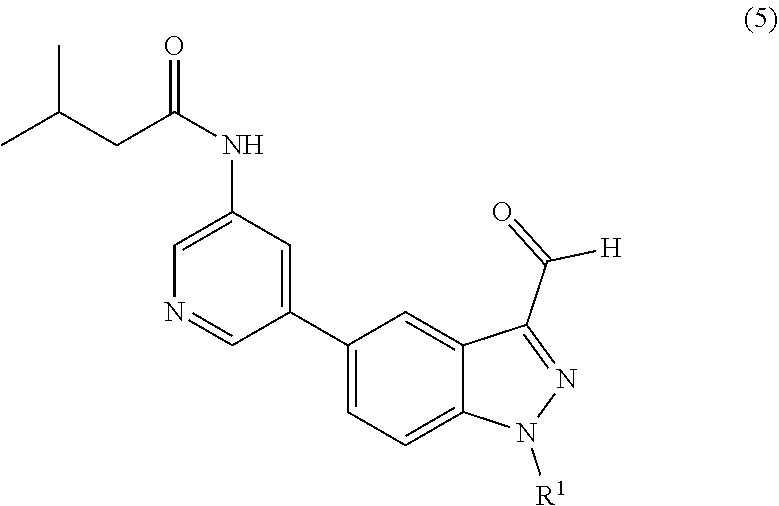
C1=C(NC(CC(C)C)=O)C=C(C2=CC=C3C(=C2)C(C(=O)[H])=NN3[R1])C=N1
